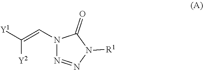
N1(C=C([Y1])[Y2])N=NN([R1])C1=O
